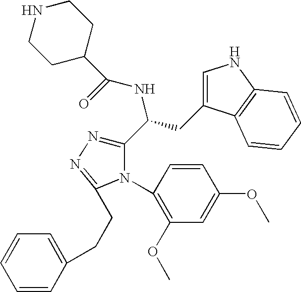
C1(C(CC2=CNC3=C2C=CC=C3)NC(=O)C2CCNCC2)=NN=C(CCC2=CC=CC=C2)N1C1=C(OC)C=C(OC)C=C1
